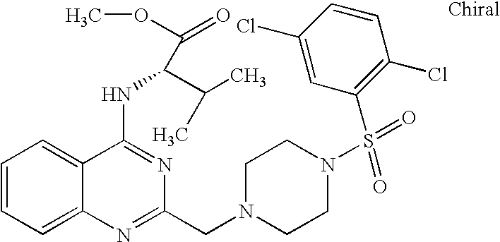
C1=CC=C2C(=C1)C(NC(C(C)C)C(OC)=O)=NC(CN1CCN(S(=O)(C3=C(Cl)C=CC(Cl)=C3)=O)CC1)=N2
